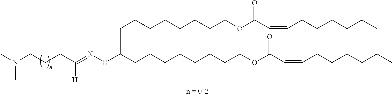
C(CCC(=NOC(CCCCCCCCOC(C=CCCCCCC)=O)CCCCCCCCOC(C=CCCCCCC)=O)[H])N(C)C
